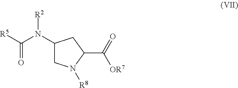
[R2]N(C1CN([R8])C(C(=O)[OR7])C1)C([R5])=O
